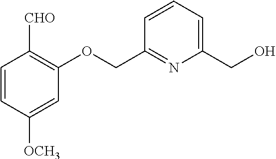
C1=CC([OCH3])=CC(OCC2=NC(CO)=CC=C2)=C1[CHO]
